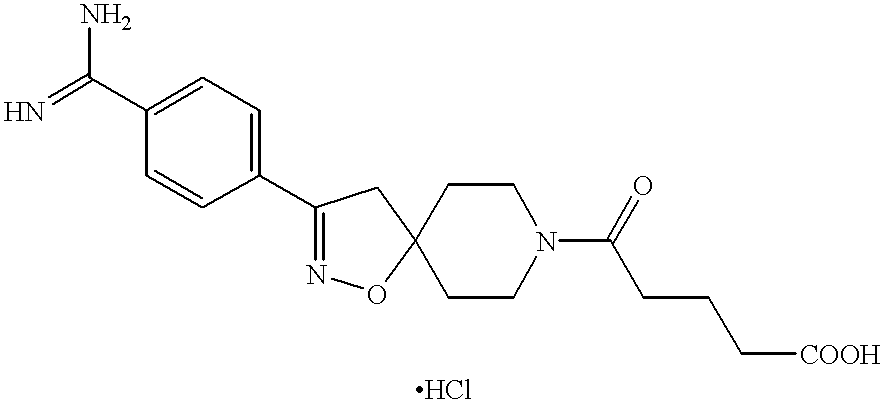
NC(=N)C1=CC=C(C2=NOC3(C2)CCN(C(CCC[COOH])=O)CC3)C=C1
